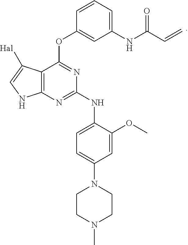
C1(NC(C=C)=O)=CC=CC(OC2=NC(NC3=CC=C(N4CCN(C)CC4)C=C3OC)=NC3=C2C([Hal])=CN3)=C1
